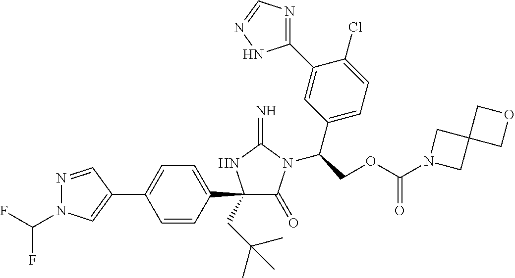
N1=CC(C2=CC=C(C3(CC(C)(C)C)C(=O)N(C(COC(N4CC5(C4)COC5)=O)C4=CC=C(Cl)C(C5=NC=NN5)=C4)C(=N)N3)C=C2)=CN1C(F)F
